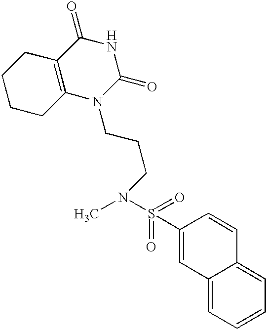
C1CCC2=C(C1)C(=O)NC(=O)N2CCCN(S(=O)(=O)C1=CC2=CC=CC=C2C=C1)C
